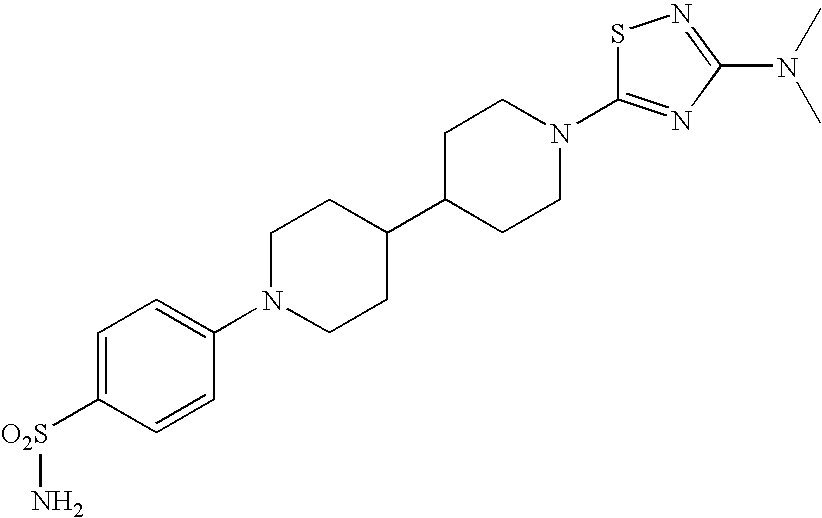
C1=C([O2S]N)C=CC(N2CCC(C3CCN(C4=NC(N(C)C)=NS4)CC3)CC2)=C1
